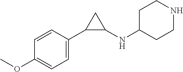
C1=C(OC)C=CC(C2C(NC3CCNCC3)C2)=C1
